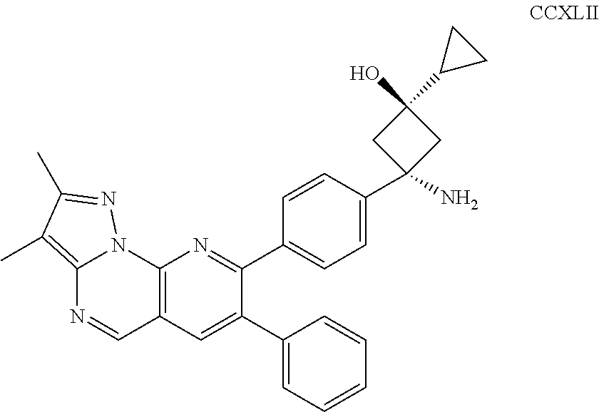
C12=C(C=C(C3=CC=CC=C3)C(C3=CC=C(C4(N)CC(O)(C5CC5)C4)C=C3)=N1)C=NC1=C(C)C(C)=NN21
